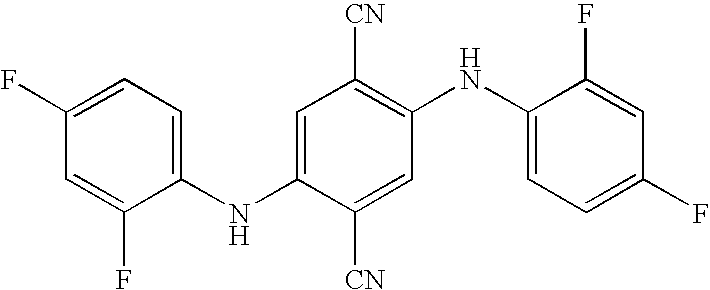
C1(NC2=CC([CN])=C(NC3=CC=C(F)C=C3F)C=C2[CN])=CC=C(F)C=C1F
